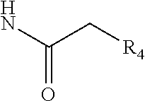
O=C(N)C[R4]
